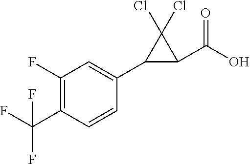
C1(F)=C(C(F)(F)F)C=CC(C2C(C(O)=O)C2(Cl)Cl)=C1
